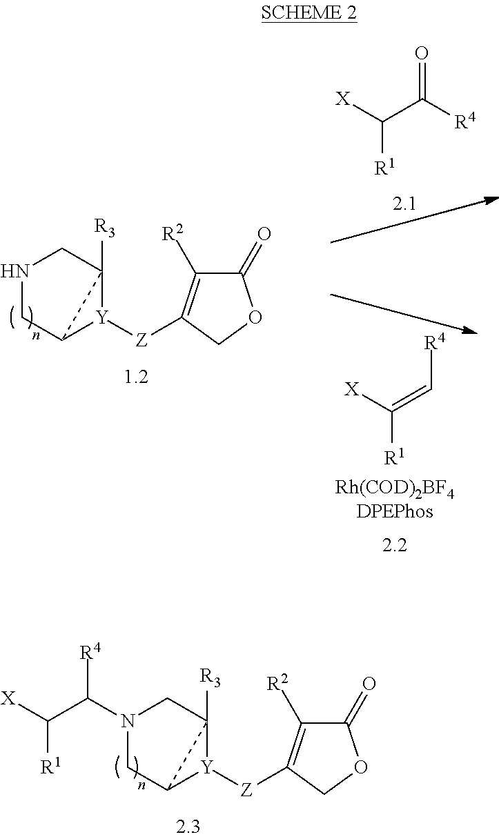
[R4]C=C([R1])[X].[X]C(C([R4])=O)[R1].C1(=O)C([R2])=C([Z][Y]2C3([R3])CNCC23)CO1.C1(=O)C([R2])=C([Z][Y]2C3([R3])CN(C(C([X])[R1])[R4])CC23)CO1
